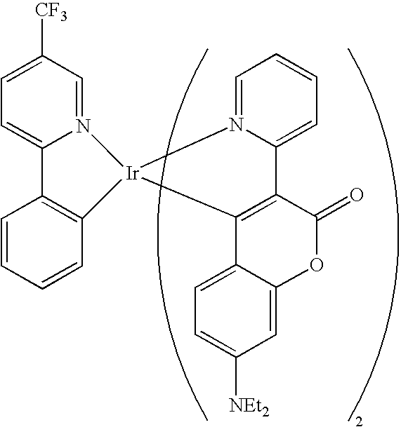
C1=C([CF3])C=N2C(=C1)C1=C(C=CC=C1)[Ir]21N2=CC=CC=C2C2=C1C1=CC=C([NEt2])C=C1OC2=O
